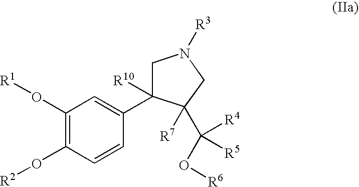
C1(O[R1])=C(O[R2])C=CC(C2([R10])CN([R3])CC2([R7])C([R4])([R5])O[R6])=C1
